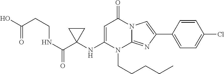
N(C1=CC(=O)N2C(=NC(C3=CC=C(Cl)C=C3)=C2)N1CCCCC)C1(C(NCCC(O)=O)=O)CC1
